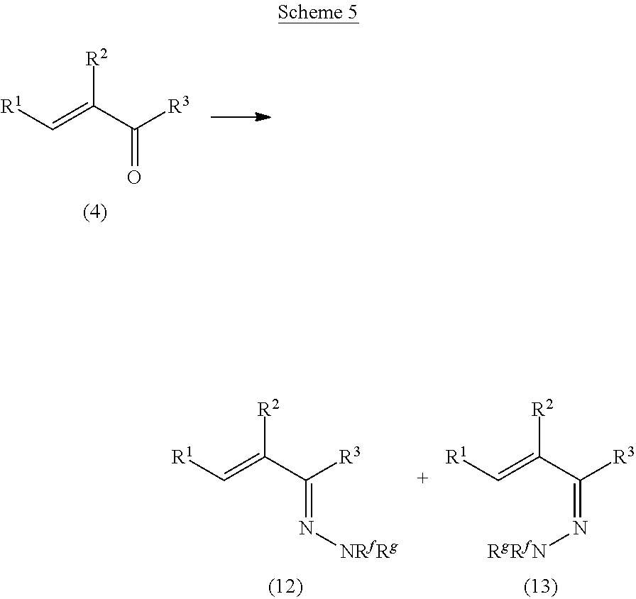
[R1]C=C(C([R3])=O)[R2].[R1]C=C(C([R3])=N[RgRfN])[R2].[R1]C=C(C([R3])=N[NRfRg])[R2]
